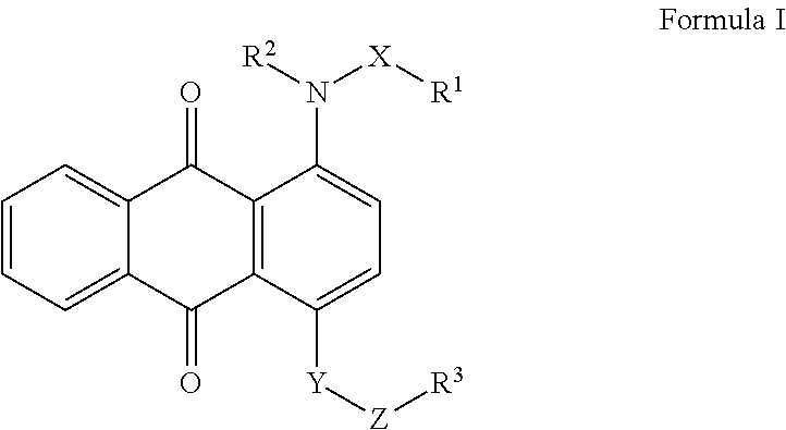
C1=CC=C2C(=C1)C(=O)C1=C(C2=O)C([Y][Z][R3])=CC=C1N([R2])[X][R1]
